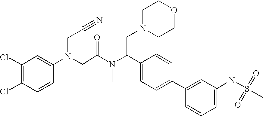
C1(Cl)=C(Cl)C=CC(N(CC(N(C(C2=CC=C(C3=CC(NS(C)(=O)=O)=CC=C3)C=C2)CN2CCOCC2)C)=O)CC#N)=C1
